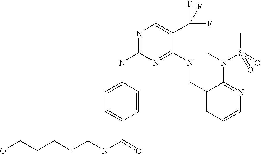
C1(NC2=NC=C(C(F)(F)F)C(NCC3=CC=CN=C3N(C)S(C)(=O)=O)=N2)=CC=C(C(=O)NCCCCCO)C=C1
